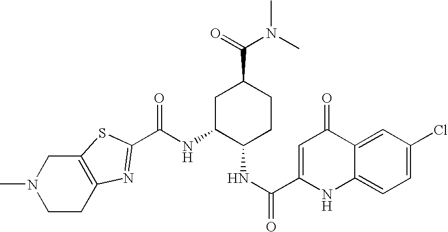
C12=C(CCN(C)C1)N=C(C(NC1C(NC(=O)C3=CC(=O)C4=CC(Cl)=CC=C4N3)CCC(C(N(C)C)=O)C1)=O)S2
